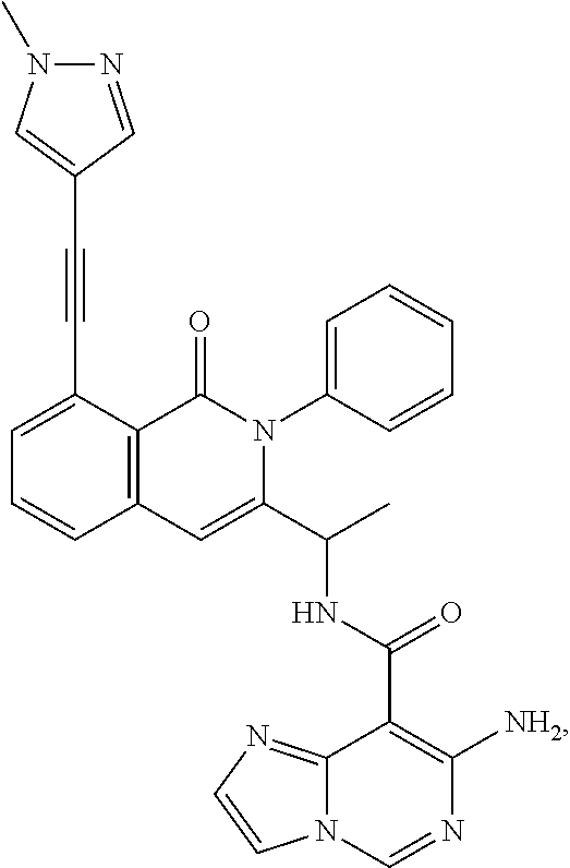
C12=C(C(C#CC3=CN(C)N=C3)=CC=C1)C(=O)N(C1=CC=CC=C1)C(C(C)NC(C1=C([NH2])N=CN3C1=NC=C3)=O)=C2
